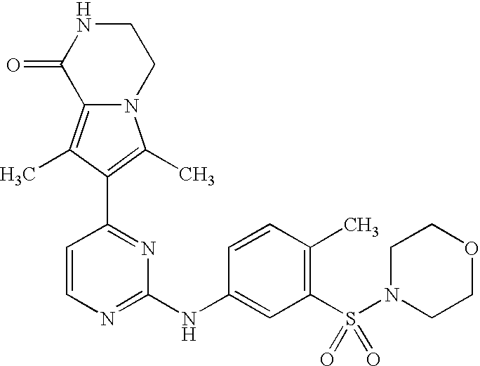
N12C(=C(C)C(C3=NC(NC4=CC(S(N5CCOCC5)(=O)=O)=C(C)C=C4)=NC=C3)=C1C)C(=O)NCC2
